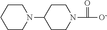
C1CCCCN1C1CCN(C([O-])=O)CC1
